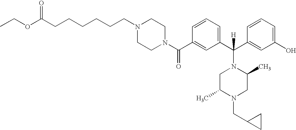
N1(C(C2=CC(C(C3=CC(O)=CC=C3)(N3CC(C)N(CC4CC4)CC3C)[H])=CC=C2)=O)CCN(CCCCCCC(OCC)=O)CC1
